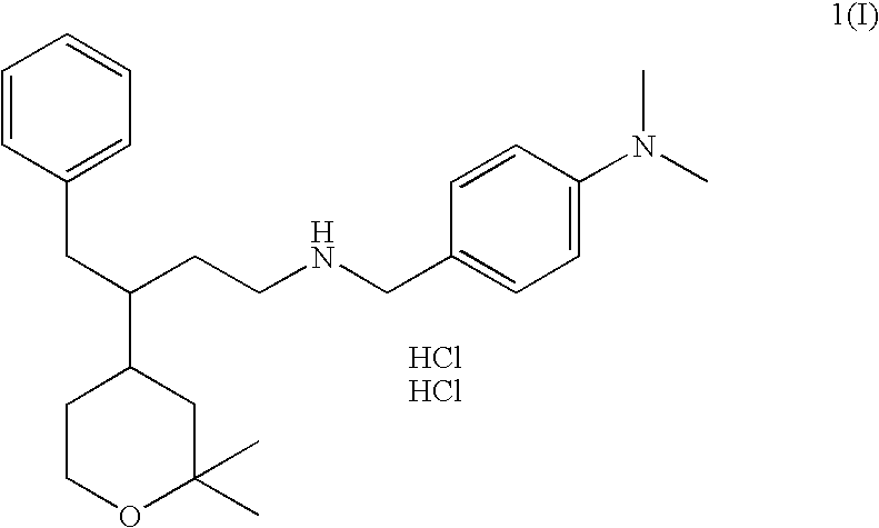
C1COC(C)(C)CC1C(CCNCC1=CC=C(N(C)C)C=C1)CC1=CC=CC=C1
